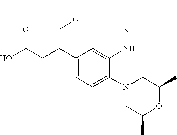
N1(C2=CC=C(C(CC(O)=O)COC)C=C2N[R])CC(C)OC(C)C1
